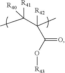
[R42]C(C)(C(C)([R41])[R40])C(O[R43])=O
